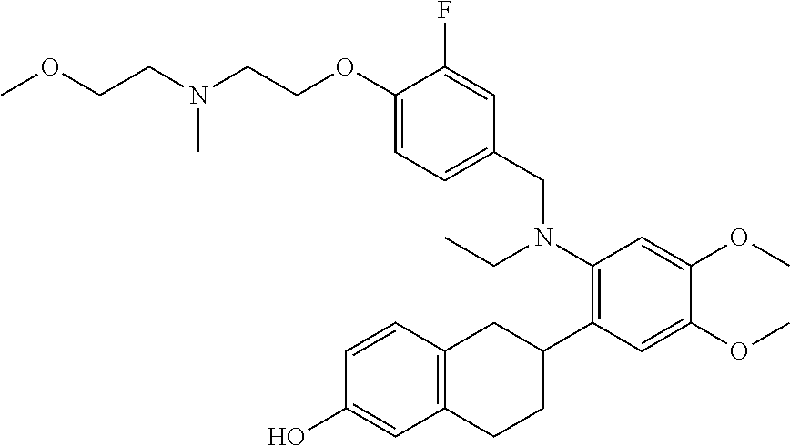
OC1=CC2=C(C=C1)CC(C1=C(N(CC)CC3=CC=C(OCCN(C)CCOC)C(F)=C3)C=C(OC)C(OC)=C1)CC2
